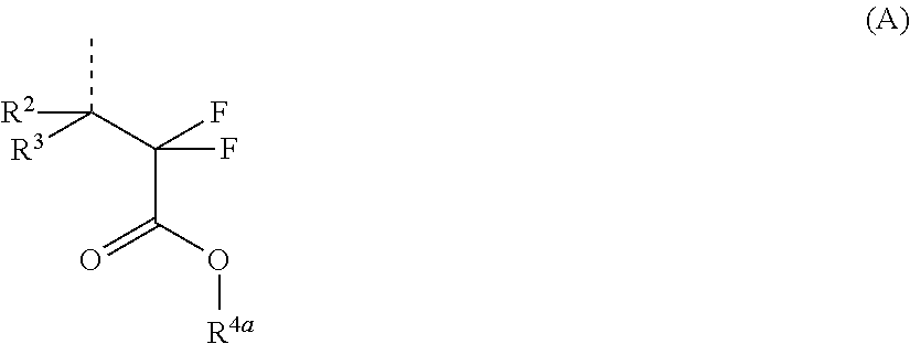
O=C(O[R4a])C(C([R3])(C)[R2])(F)F
